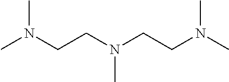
CN(CCN(CCN(C)C)C)C
